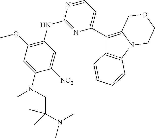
C12=C(C=CC=C1)C(C1=CC=NC(NC3=C(OC)C=C(N(C)CC(C)(N(C)C)C)C([NO2])=C3)=N1)=C1N2CCOC1
